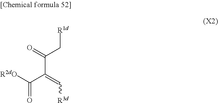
C(C(C(=O)[R2dO])=C[R3d])(C[R1d])=O
